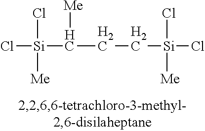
Cl[Si](C(CC[Si](Cl)(Cl)[Me])[Me])(Cl)[Me]
